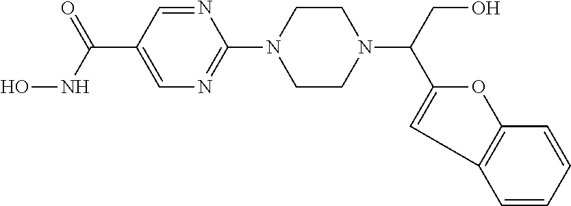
ONC(C1=CN=C(N2CCN(C(CO)C3=CC4=C(O3)C=CC=C4)CC2)N=C1)=O
